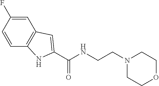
C1=CC(F)=CC2=C1NC(C(NCCN1CCOCC1)=O)=C2
